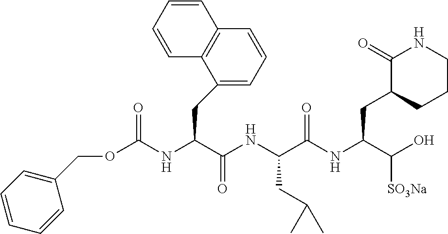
O(C(NC(C(NC(C(NC(C(O)[SO3Na])CC1CCCNC1=O)=O)CC(C)C)=O)CC1=CC=CC2=C1C=CC=C2)=O)CC1=CC=CC=C1
